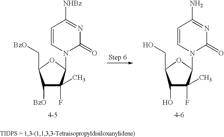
C1([BzO])C(F)(C)C(N2C(=O)N=C([NHBz])C=C2)OC1C[BzO].C1(O)C(F)(C)C(N2C(=O)N=C(N)C=C2)OC1CO
